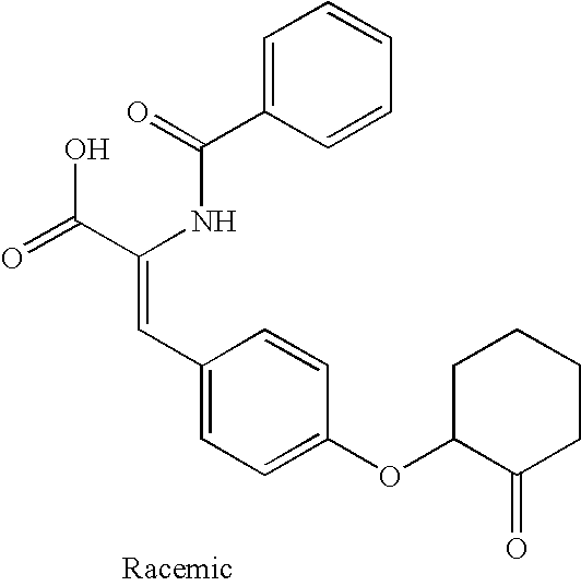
C(=O)(NC(C(=O)O)=CC1=CC=C(OC2C(=O)CCCC2)C=C1)C1=CC=CC=C1
